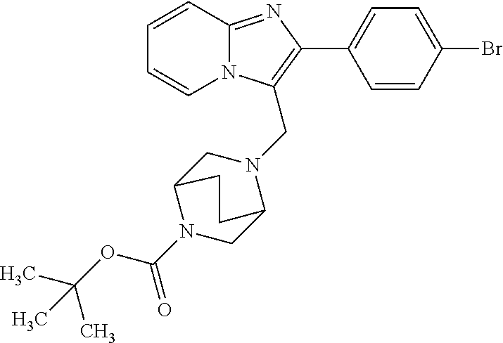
C1=CC2=NC(C3=CC=C(Br)C=C3)=C(CN3CC4N(C(OC(C)(C)C)=O)CC3CC4)N2C=C1
